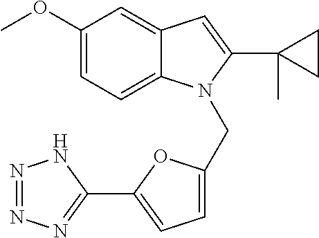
C1(OC)=CC=C2C(=C1)C=C(C1(C)CC1)N2CC1=CC=C(C2=NN=NN2)O1
